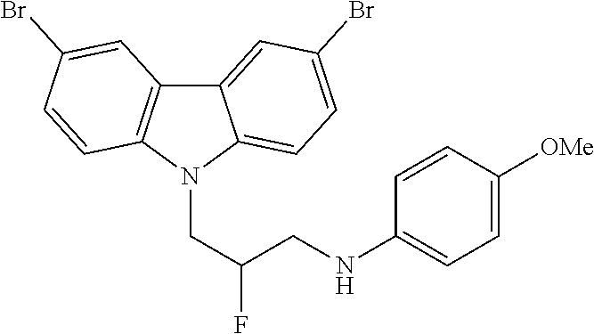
C12=CC(Br)=CC=C1N(CC(CNC1=CC=C([OMe])C=C1)F)C1=C2C=C(Br)C=C1
